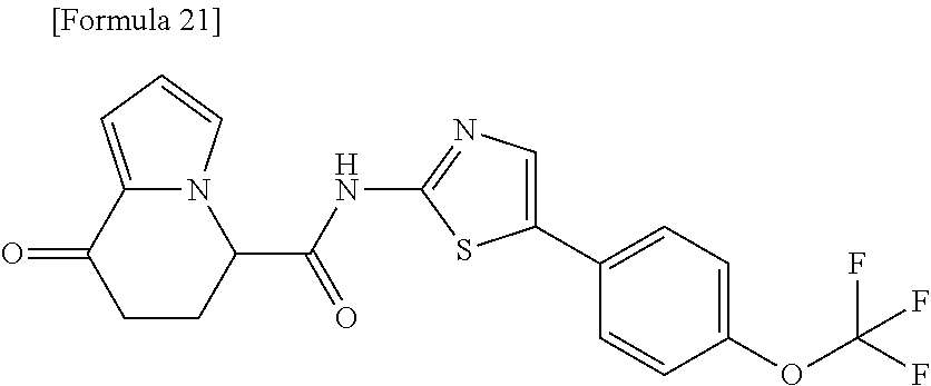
N12C(=CC=C1)C(=O)CCC2C(NC1=NC=C(C2=CC=C(OC(F)(F)F)C=C2)S1)=O
